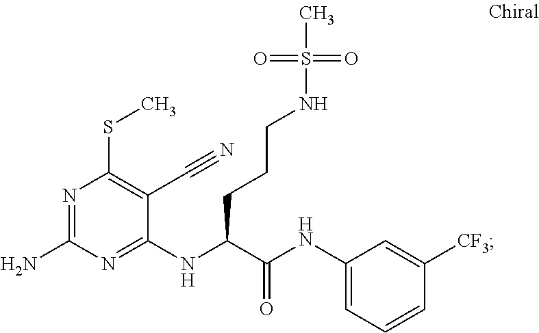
C1(NC(C(NC2=CC=CC([CF3])=C2)=O)CCCNS(C)(=O)=O)=NC(N)=NC(SC)=C1C#N
